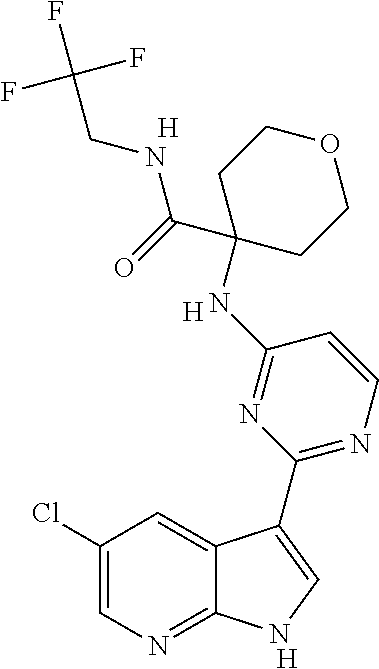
C1(Cl)=CN=C2C(=C1)C(C1=NC=CC(NC3(C(=O)NCC(F)(F)F)CCOCC3)=N1)=CN2.[H].[H].[H]
